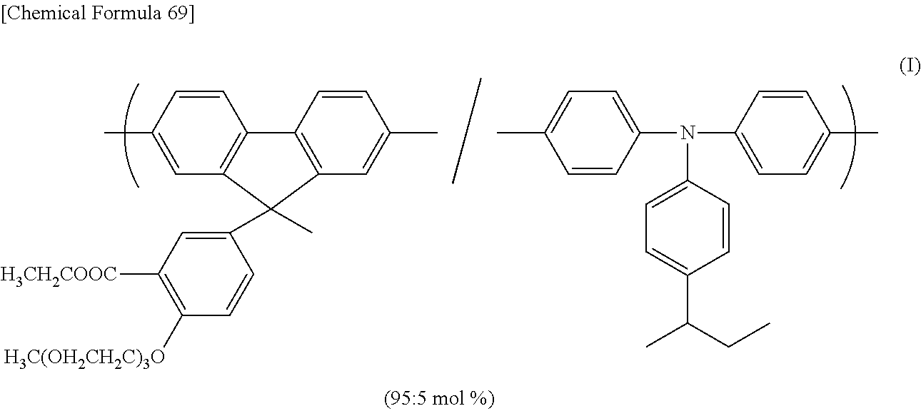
C1=C(C)C=CC2=C1C(C1=CC([H3CH2COOC])=C([H3C(OH2CH2C)3O])C=C1)(C)C1=C2C=CC(C)=C1.C1=CC(N(C2=CC=C(C(CC)C)C=C2)C2=CC=C(C)C=C2)=CC=C1C
